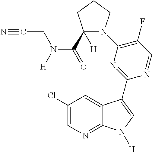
C1(Cl)=CN=C2C(=C1)C(C1=NC(N3C(C(=O)N([H])CC#N)([H])CCC3)=C(F)C=N1)=CN2[H]
